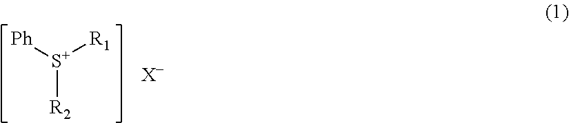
[S+]([R2])([Ph])[R1].[X-]
